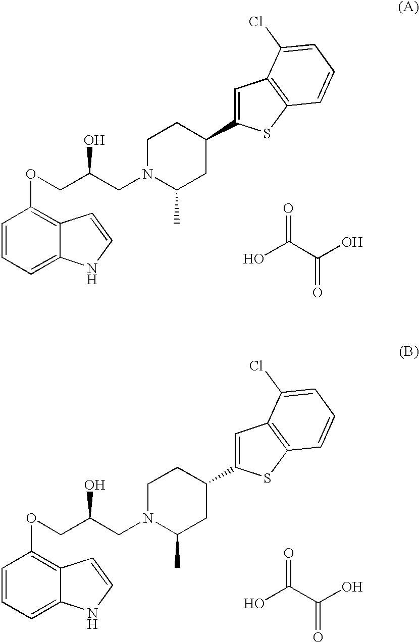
C1=CC=C2C(=C1OCC(CN1C(C)CC(C3=CC4=C(S3)C=CC=C4Cl)CC1)O)C=CN2.OC(C(O)=O)=O.C1=CC=C2C(=C1OCC(CN1C(C)CC(C3=CC4=C(S3)C=CC=C4Cl)CC1)O)C=CN2.OC(C(O)=O)=O
